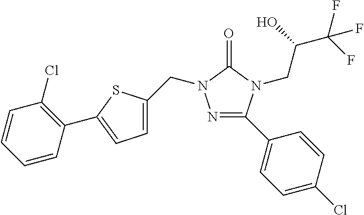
N1=C(C2=CC=C(Cl)C=C2)N(CC(C(F)(F)F)O)C(=O)N1CC1=CC=C(C2=C(Cl)C=CC=C2)S1
